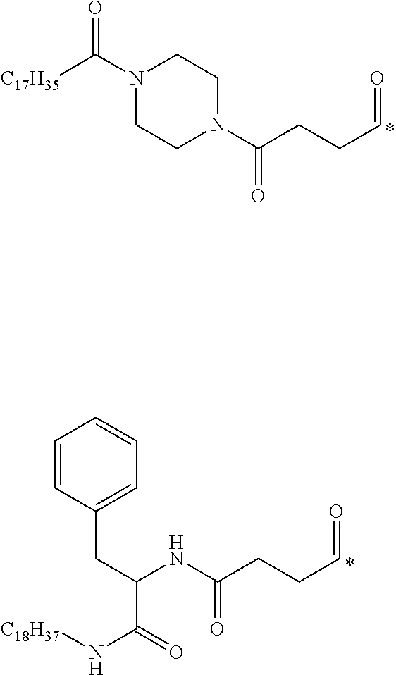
C1=CC(CC(NC(CCC=O)=O)C(N[C18H37])=O)=CC=C1.[C17H35]C(N1CCN(C(CCC=O)=O)CC1)=O
